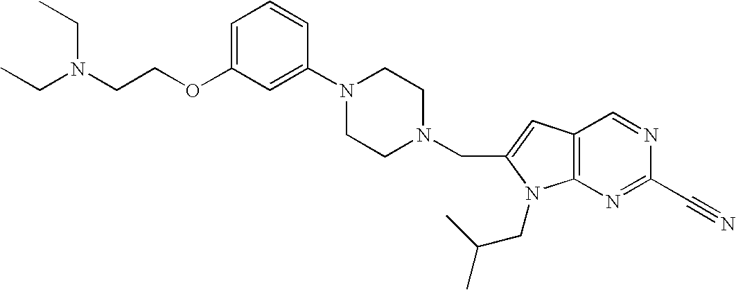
CCN(CCOC1=CC=CC(N2CCN(CC3=CC4=C(N3CC(C)C)N=C(C#N)N=C4)CC2)=C1)CC
